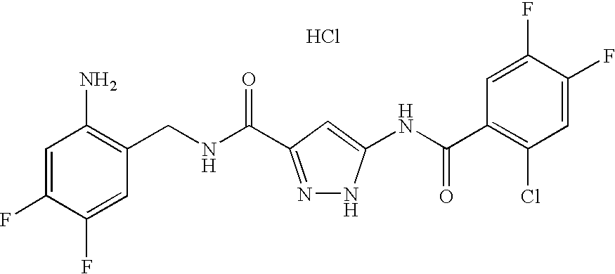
C(NC(=O)C1=NNC(NC(C2=C(Cl)C=C(F)C(F)=C2)=O)=C1)C1=C(N)C=C(F)C(F)=C1.Cl
